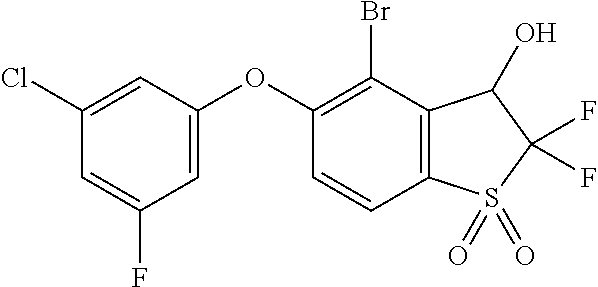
O(C1=CC(F)=CC(Cl)=C1)C1=C(Br)C2=C(C=C1)S(=O)(=O)C(F)(F)C2O
